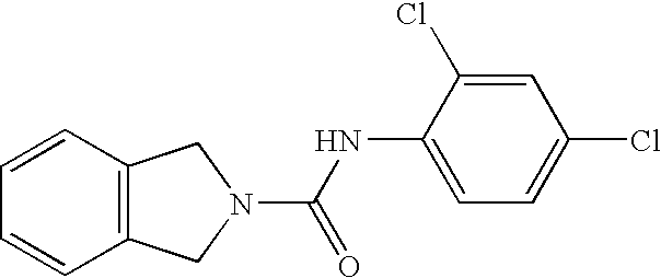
C12=C(C=CC=C1)CN(C(NC1=CC=C(Cl)C=C1Cl)=O)C2
